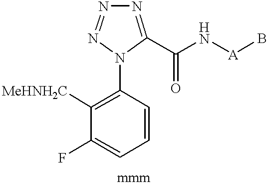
C1=CC(N2C(C(N[A]B)=O)=NN=N2)=C([MeHNH2C])C(F)=C1
